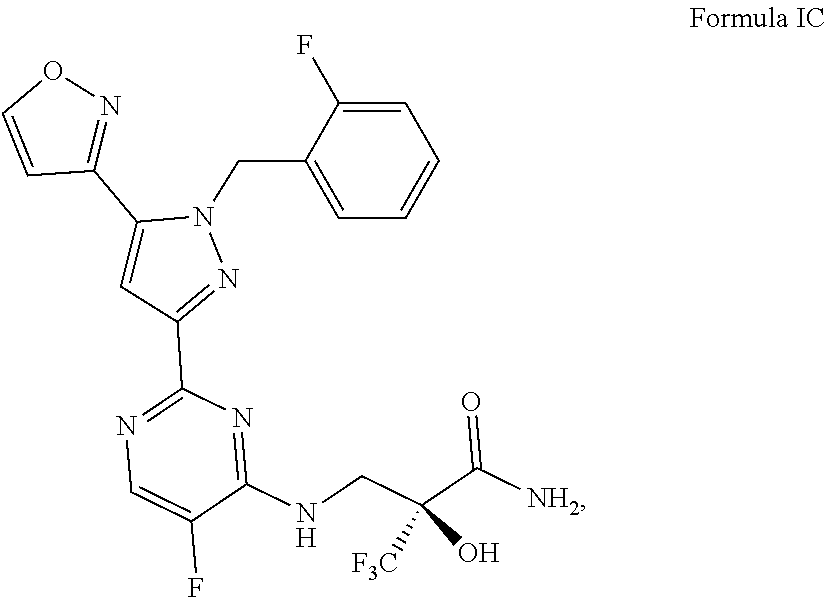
N1=C(C2=NN(CC3=CC=CC=C3F)C(C3=NOC=C3)=C2)N=C(NCC(C([NH2])=O)(O)[F3C])C(F)=C1
